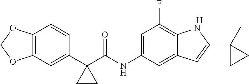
C12=C(C=C(C3(C(NC4=CC(F)=C5C(=C4)C=C(C4(C)CC4)N5)=O)CC3)C=C1)OCO2.[H]
